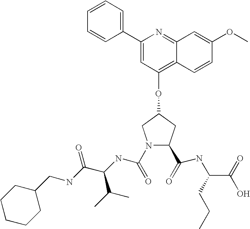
C1(C2=CC(OC3CC(C(=O)NC(C(O)=O)CCC)N(C(=O)NC(C(NCC4CCCCC4)=O)C(C)C)C3)=C3C(=N2)C=C(OC)C=C3)=CC=CC=C1
